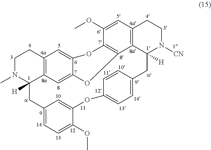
C1N(C)C2([H])C3=C(C1)C=C1C(=C3)OC3=C(O1)C(OC)=CC1=C3C([H])(N([CN])CC1)CC1=CC=C(OC3=CC(=CC=C3OC)C2)C=C1
